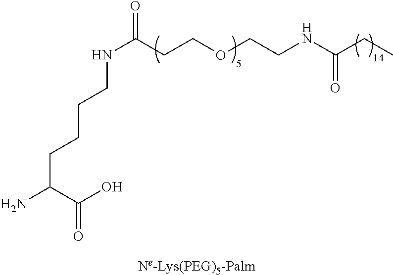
NC(CCCCNC(=O)CCOCCNC(CC)=O)C(O)=O
